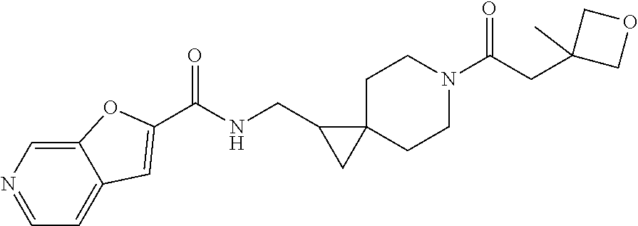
C1C2(CCN(C(CC3(C)COC3)=O)C1)C(CNC(=O)C1=CC3=CC=NC=C3O1)C2
